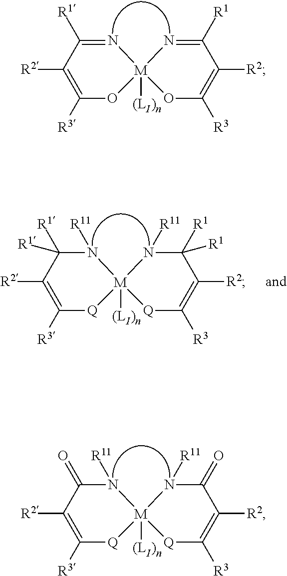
N1=C([R1])C([R2])=C([R3])O[M]12([(LI)n])N=C([R1])C([R2])=C([R3])O2.N1([R11])C(=O)C([R2])=C([R3])[Q][M]12([(LI)n])N([R11])C(=O)C([R2])=C([R3])[Q]2.N1([R11])C([R1])([R1])C([R2])=C([R3])[Q][M]12([(LI)n])N([R11])C([R1])([R1])C([R2])=C([R3])[Q]2
